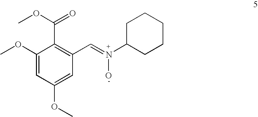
C1(OC)=CC(OC)=CC(C=N(C2CCCCC2)O)=C1C(=O)OC
